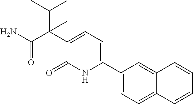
C1(C2=CC=C(C(C(=O)N)(C(C)C)C)C(=O)N2)=CC=C2C(=C1)C=CC=C2
